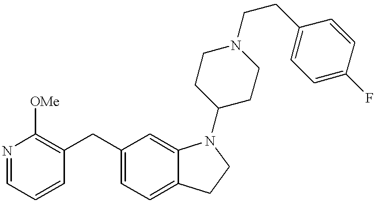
N1=CC=CC(CC2=CC=C3C(=C2)N(C2CCN(CCC4=CC=C(F)C=C4)CC2)CC3)=C1[OMe]
